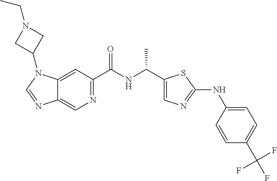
C12=CC(C(NC(C)C3=CN=C(NC4=CC=C(C(F)(F)F)C=C4)S3)=O)=NC=C1N=CN2C1CN(CC)C1
